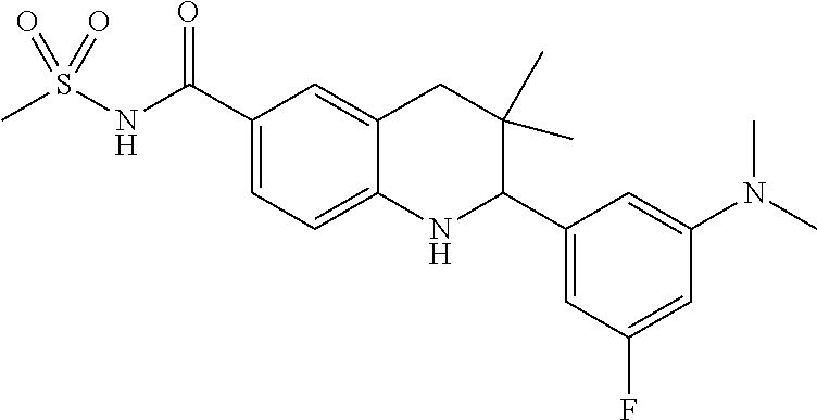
C1=C(C(NS(=O)(=O)C)=O)C=C2C(=C1)NC(C1=CC(F)=CC(N(C)C)=C1)C(C)(C)C2
